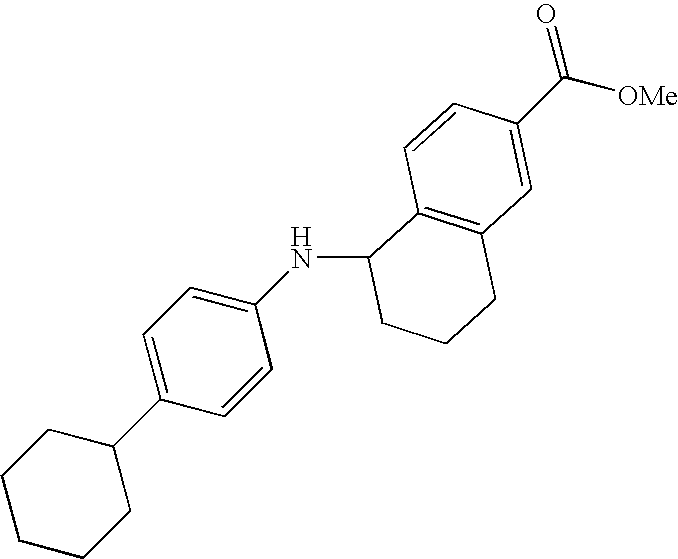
C12=C(C=CC(C([OMe])=O)=C1)C(NC1=CC=C(C3CCCCC3)C=C1)CCC2
